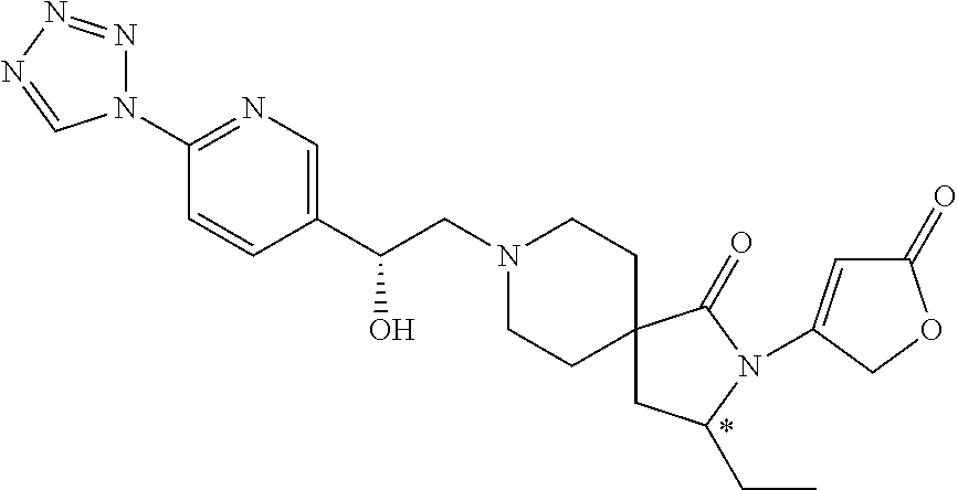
N1(C2=NC=C(C(CN3CCC4(CC3)CC(CC)N(C3=CC(=O)OC3)C4=O)O)C=C2)N=NN=C1
